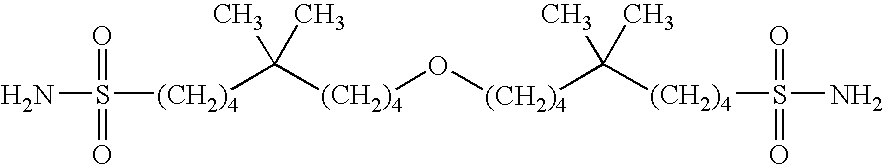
[(CH2)4](C(C)(C)[(CH2)4]S(N)(=O)=O)O[(CH2)4]C(C)(C)[(CH2)4]S(N)(=O)=O
